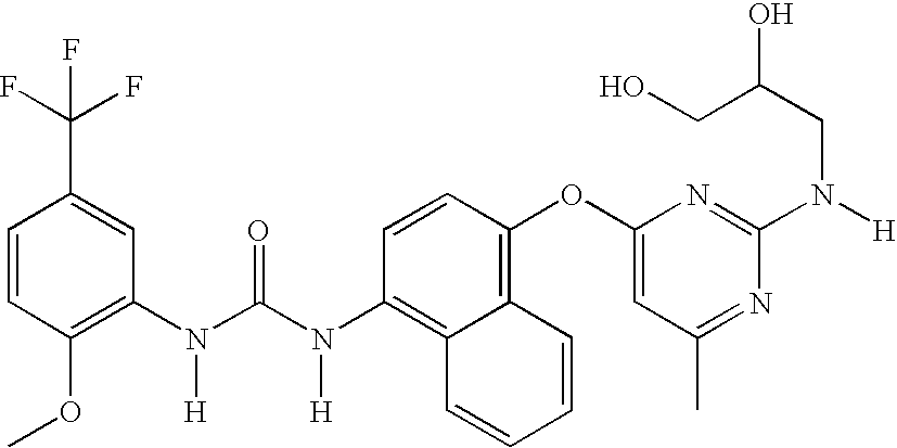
C1=CC(OC)=C(N(C(N(C2=C3C(=C(OC4=CC(C)=NC(N(CC(O)CO)[H])=N4)C=C2)C=CC=C3)[H])=O)[H])C=C1C(F)(F)F
